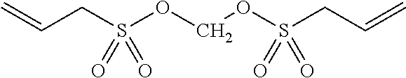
C(CS(OCOS(CC=C)(=O)=O)(=O)=O)=C
